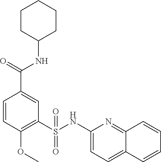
C1=CC(OC)=C(S(=O)(=O)NC2=CC=C3C(=N2)C=CC=C3)C=C1C(=O)NC1CCCCC1
